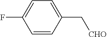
C1=CC(C[CHO])=CC=C1F
